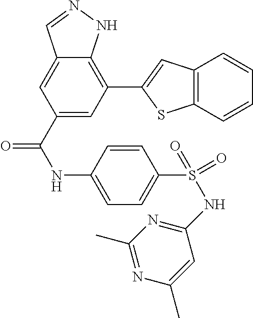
C1(C(NC2=CC=C(S(=O)(=O)NC3=NC(C)=NC(C)=C3)C=C2)=O)=CC(C2=CC3=C(S2)C=CC=C3)=C2C(=C1)C=NN2
